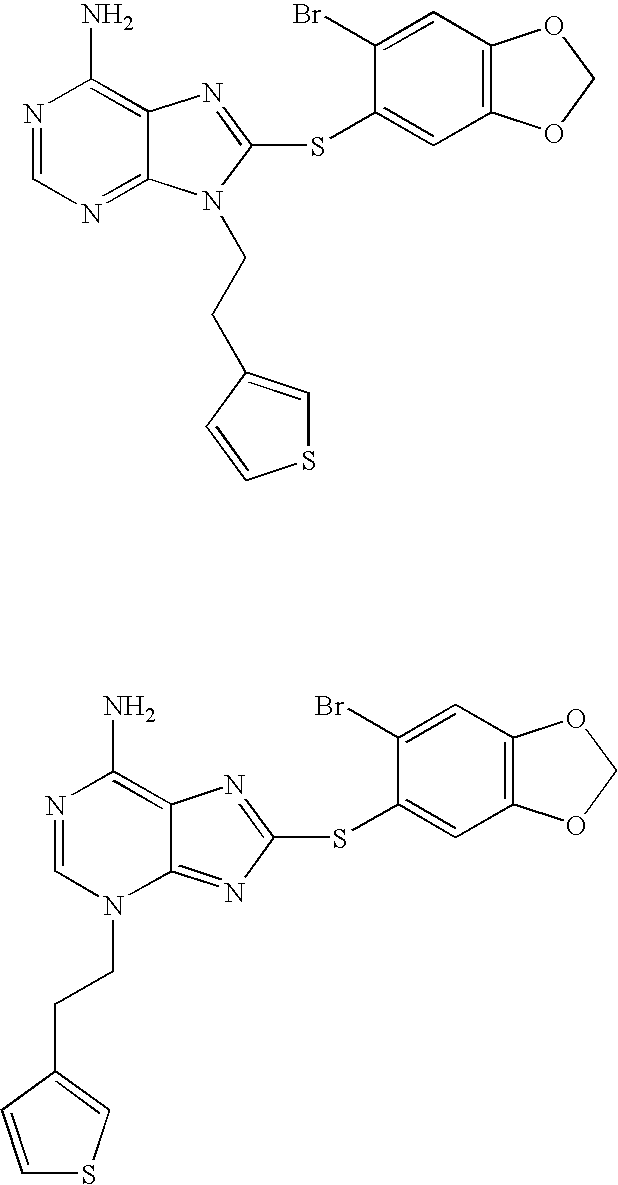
N1=CN=C2C(=C1N)N=C(SC1=CC3=C(C=C1Br)OCO3)N2CCC1=CSC=C1.N1=CN(CCC2=CSC=C2)C2=NC(SC3=CC4=C(C=C3Br)OCO4)=NC2=C1N
